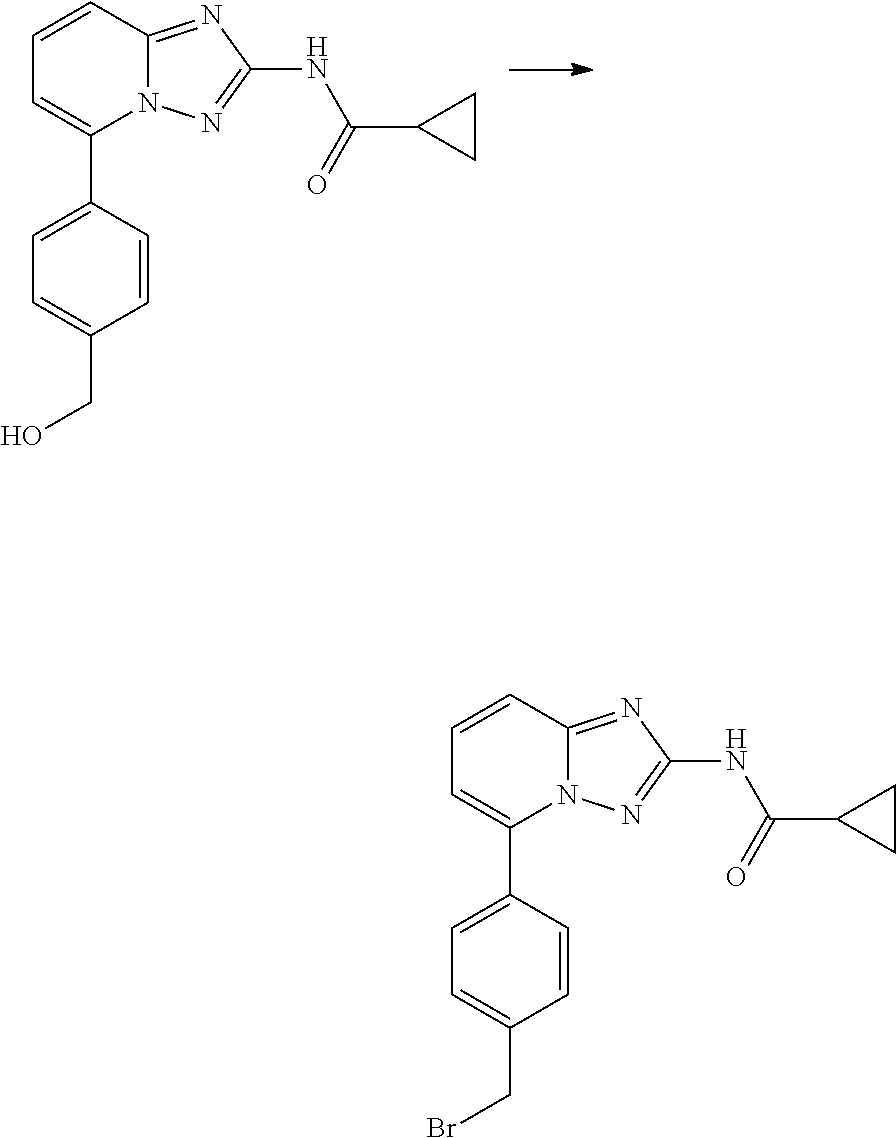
C1=CC2=NC(NC(=O)C3CC3)=NN2C(C2=CC=C(CO)C=C2)=C1.C1=CC2=NC(NC(=O)C3CC3)=NN2C(C2=CC=C(CBr)C=C2)=C1
